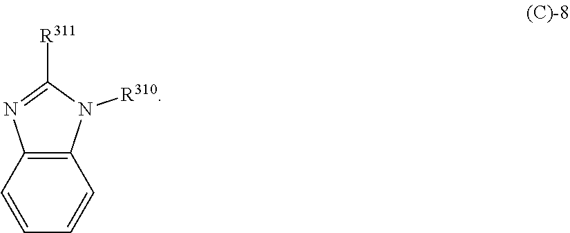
C12=C(N=C([R311])N1[R310])C=CC=C2
